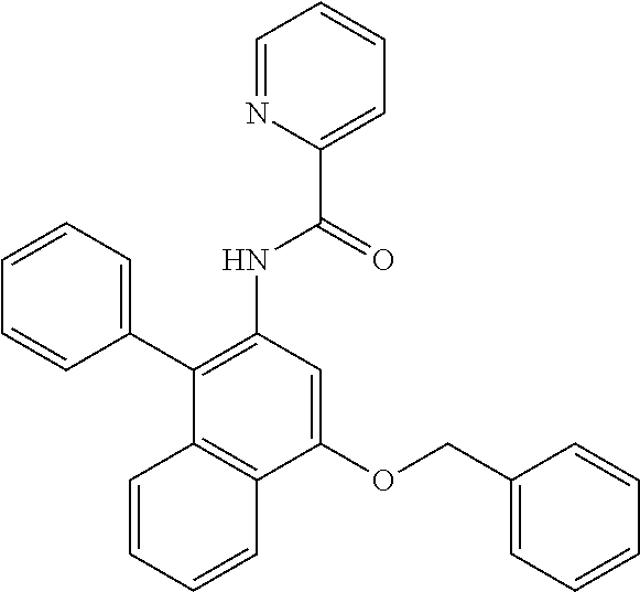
C1(OCC2=CC=CC=C2)=CC(NC(C2=CC=CC=N2)=O)=C(C2=CC=CC=C2)C2=C1C=CC=C2
